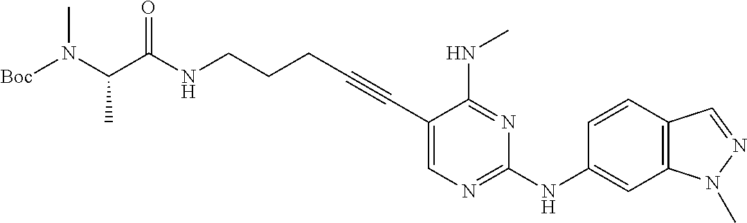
C(NCCCC#CC1=CN=C(NC2=CC3=C(C=C2)C=NN3C)N=C1NC)(=O)C(N([Boc])C)C
